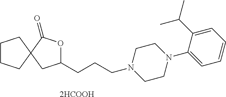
[2HCOOH].C1(CCCN2CCN(C3=CC=CC=C3C(C)C)CC2)OC(=O)C2(C1)CCCC2
